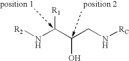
[R2]NC(C(CN[RC])O)[R1]
